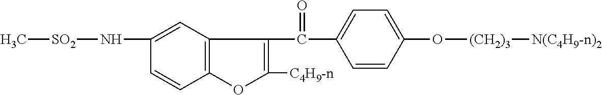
C1(N[SO2]C)=CC2=C(C=C1)OC([C4H9-n])=C2C(=O)C1=CC=C(O[(CH2)3][N(C4H9-n)2])C=C1
